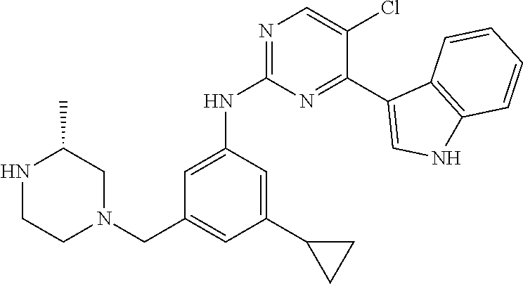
N1CCN(CC2=CC(C3CC3)=CC(NC3=NC=C(Cl)C(C4=CNC5=C4C=CC=C5)=N3)=C2)CC1C
